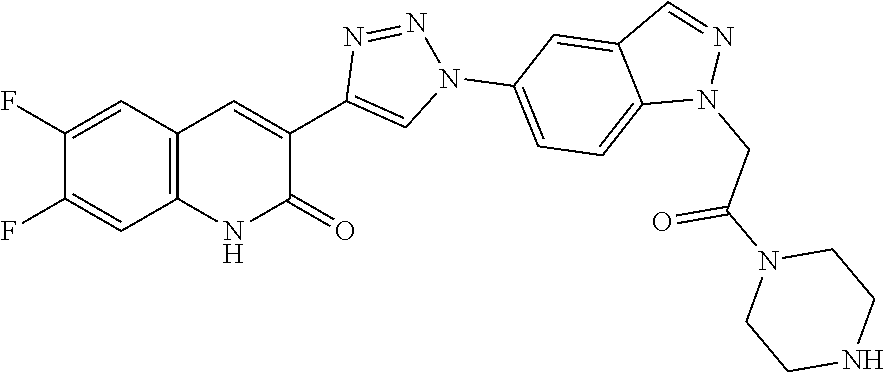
C12=C(C=C(F)C(F)=C1)C=C(C1=CN(C3=CC=C4C(=C3)C=NN4CC(N3CCNCC3)=O)N=N1)C(=O)N2
